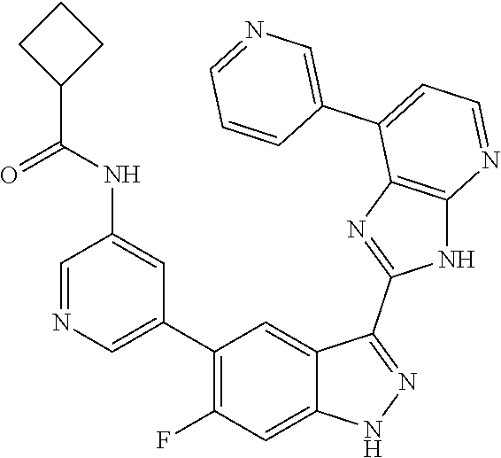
C1=NC=C(C2=C(F)C=C3C(=C2)C(C2=NC4=C(N2)N=CC=C4C2=CN=CC=C2)=NN3)C=C1NC(=O)C1CCC1
